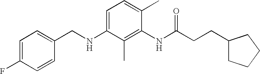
C1=C(F)C=CC(CNC2=CC=C(C)C(NC(CCC3CCCC3)=O)=C2C)=C1
